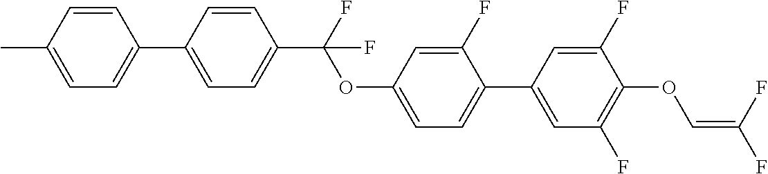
C1=CC(C)=CC=C1C1=CC=C(C(F)(OC2=CC=C(C3=CC(F)=C(OC=C(F)F)C(F)=C3)C(F)=C2)F)C=C1
